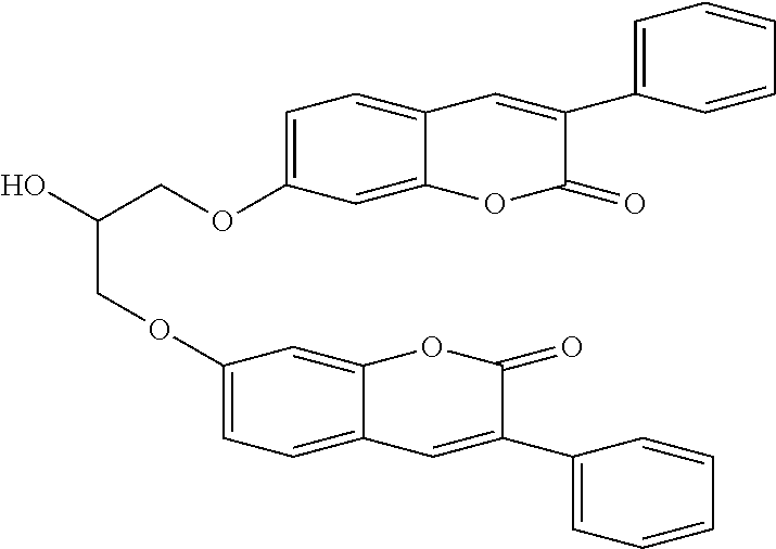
C1=C(OCC(O)COC2=CC=C3C=C(C4=CC=CC=C4)C(=O)OC3=C2)C=C2C(=C1)C=C(C1=CC=CC=C1)C(=O)O2
